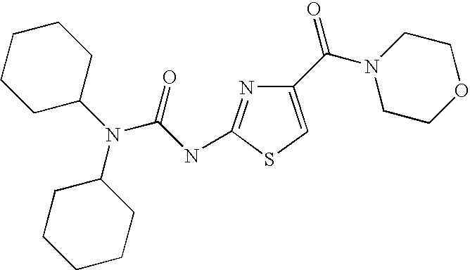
C1(C(=O)N2CCOCC2)=CSC(NC(N(C2CCCCC2)C2CCCCC2)=O)=N1
